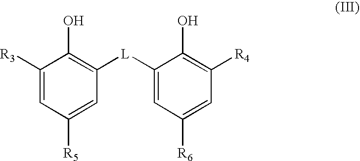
C1([R3])=CC([R5])=CC([L]C2=CC([R6])=CC([R4])=C2O)=C1O
